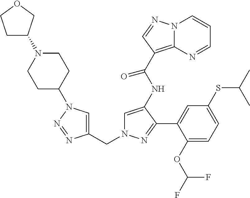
C1=C(NC(C2=C3N(C=CC=N3)N=C2)=O)C(C2=CC(SC(C)C)=CC=C2OC(F)F)=NN1CC1=CN(C2CCN(C3CCOC3)CC2)N=N1
